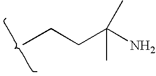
C(CC)C(N)(C)C
